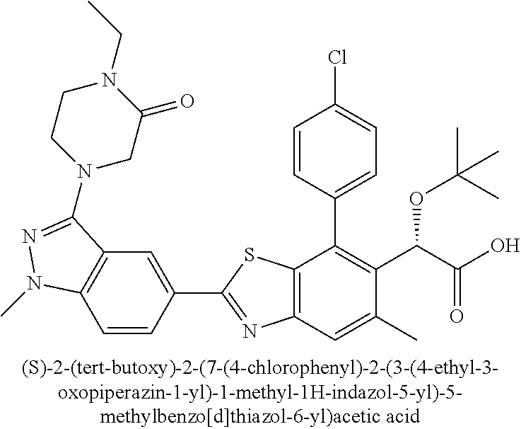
C1=C(C2=NC3=C(S2)C(C2=CC=C(Cl)C=C2)=C(C(C(O)=O)OC(C)(C)C)C(C)=C3)C=CC2=C1C(N1CC(=O)N(CC)CC1)=NN2C
